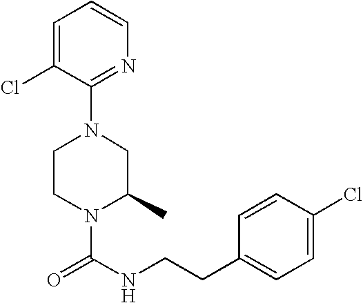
N1(C(NCCC2=CC=C(Cl)C=C2)=O)C(C)CN(C2=NC=CC=C2Cl)CC1
